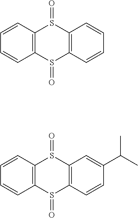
C1=CC2=C(C=C1)S(=O)C1=C(S2=O)C=CC=C1.C1=CC2=C(C=C1)S(=O)C1=C(S2=O)C=C(C(C)C)C=C1
